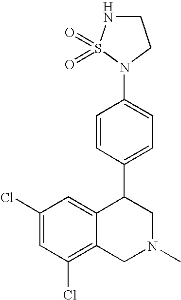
C1(Cl)=CC(Cl)=C2C(=C1)C(C1=CC=C(N3CCNS3(=O)=O)C=C1)CN(C)C2
